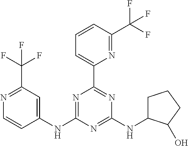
C1(NC2=NC(C3=CC=CC(C(F)(F)F)=N3)=NC(NC3CCCC3O)=N2)=CC(C(F)(F)F)=NC=C1
